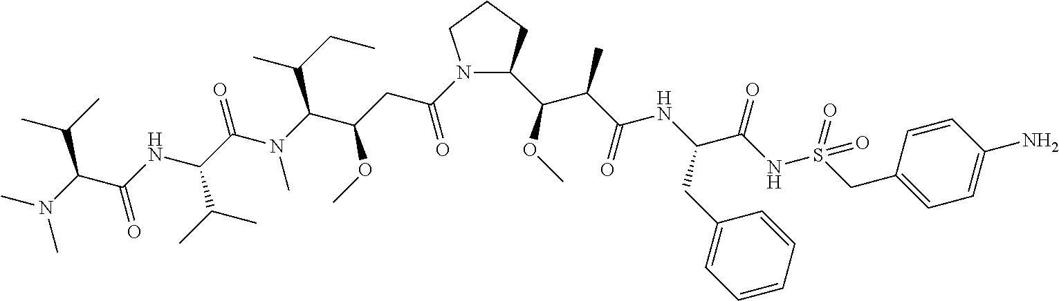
C1(C(OC)C(C(=O)NC(C(NS(=O)(=O)CC2=CC=C(N)C=C2)=O)CC2=CC=CC=C2)C)N(C(CC(C(N(C(C(NC(=O)C(C(C)C)N(C)C)C(C)C)=O)C)C(CC)C)OC)=O)CCC1
